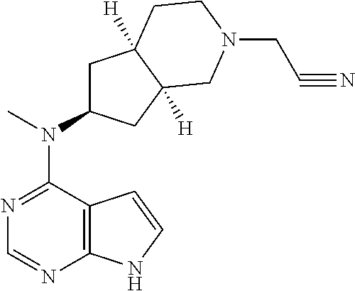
N1=C(N(C2CC3([H])C([H])(C2)CN(CC#N)CC3)C)C2=C(N=C1)NC=C2
